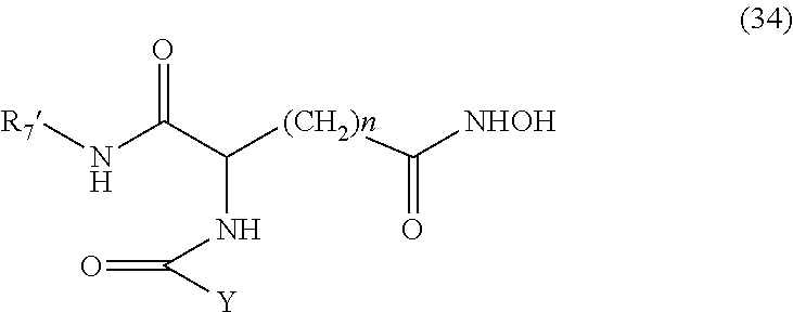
[R7]NC(C(NC([Y])=O)[(CH2)n]C([NHOH])=O)=O
